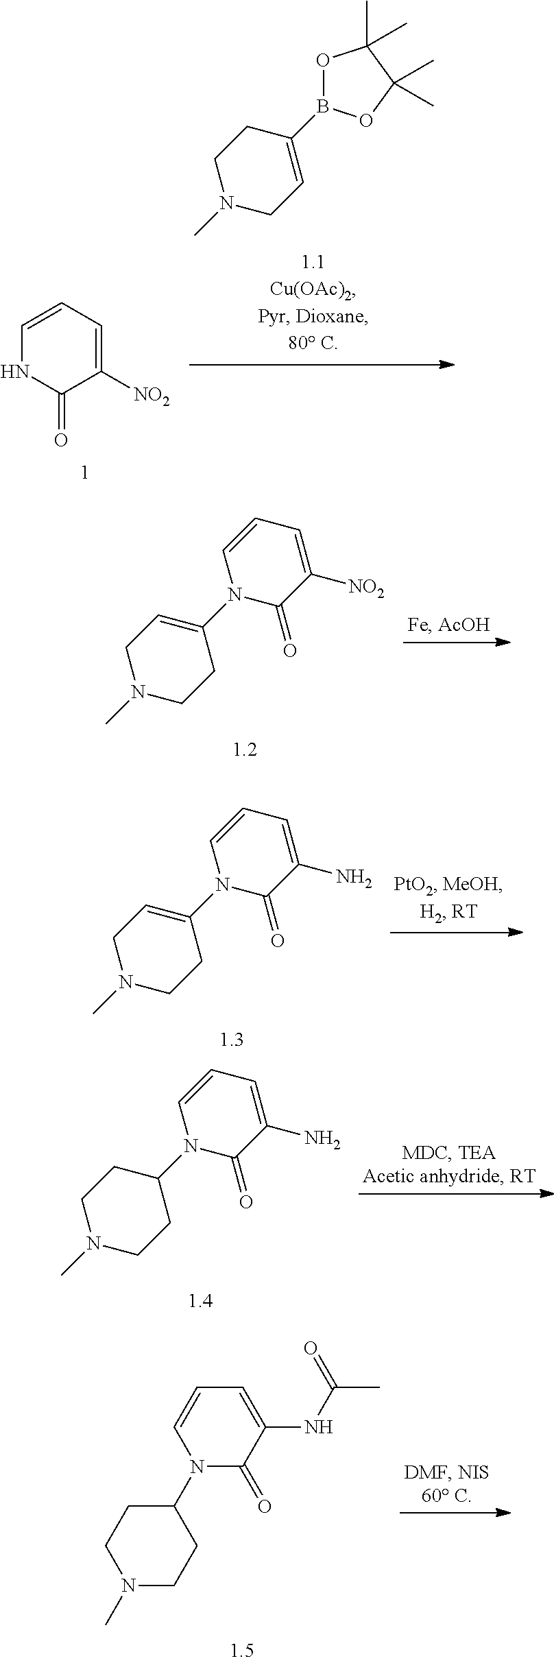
O1B(C2=CCN(C)CC2)OC(C)(C)C1(C)C.C1=CC=C([NO2])C(=O)N1.N1(C2=CCN(C)CC2)C(=O)C([NO2])=CC=C1.N1(C2=CCN(C)CC2)C(=O)C(N)=CC=C1.N1(C2CCN(C)CC2)C(=O)C(N)=CC=C1.C1=C(NC(C)=O)C(=O)N(C2CCN(C)CC2)C=C1
